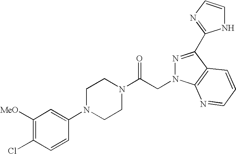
C1([MeO])=C(Cl)C=CC(N2CCN(C(CN3N=C(C4=NC=CN4)C4=C3N=CC=C4)=O)CC2)=C1
